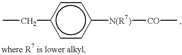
CCc1ccc([N(R7)][CO]C)cc1
